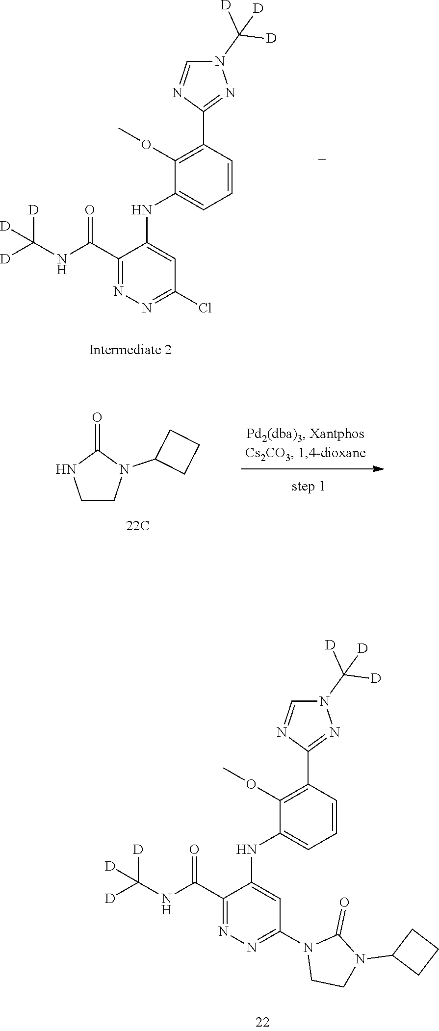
N1(C([D])([D])[D])C=NC(C2=C(OC)C(NC3=CC(N4CCN(C5CCC5)C4=O)=NN=C3C(NC([D])([D])[D])=O)=CC=C2)=N1.N1(C([D])([D])[D])C=NC(C2=C(OC)C(NC3=CC(Cl)=NN=C3C(NC([D])([D])[D])=O)=CC=C2)=N1.C1CN(C2CCC2)C(=O)N1
